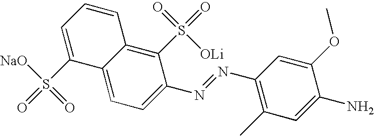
C1(S([NaO])(=O)=O)=CC=CC2=C(S(=O)(=O)[OLi])C(N=NC3=C(C)C=C(N)C(OC)=C3)=CC=C12
